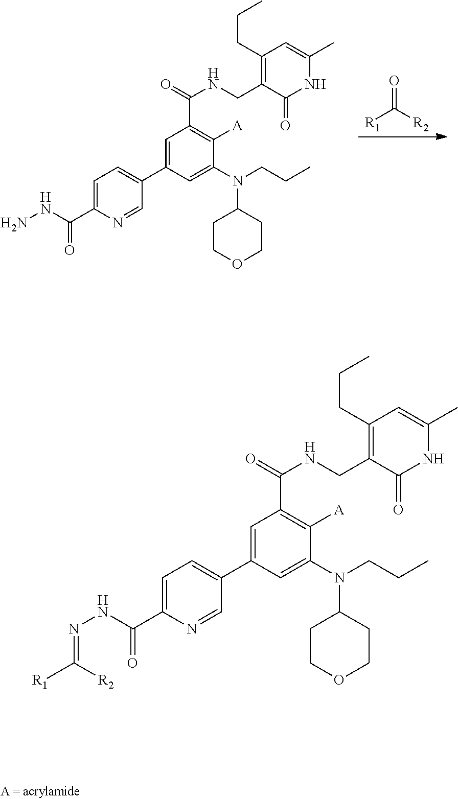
O=C([R2])[R1].C1=C(C2=CC=C(C(NN)=O)N=C2)C=C(N(C2CCOCC2)CCC)C([A])=C1C(=O)NCC1=C(CCC)C=C(C)NC1=O.C1=C(C2=CC=C(C(NN=C([R2])[R1])=O)N=C2)C=C(N(C2CCOCC2)CCC)C([A])=C1C(=O)NCC1=C(CCC)C=C(C)NC1=O
